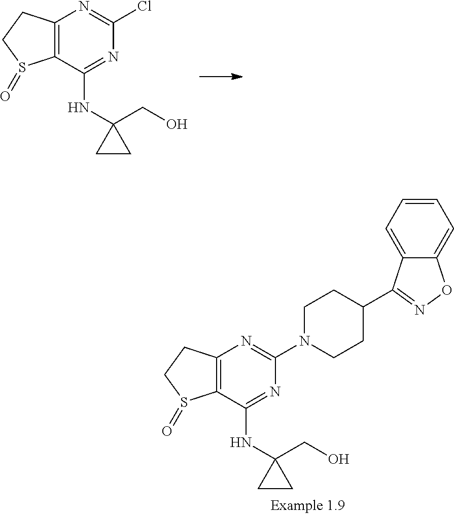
C12=C(C(NC3(CO)CC3)=NC(Cl)=N1)S(=O)CC2.C12=C(C(NC3(CO)CC3)=NC(N3CCC(C4=NOC5=CC=CC=C54)CC3)=N1)S(=O)CC2
